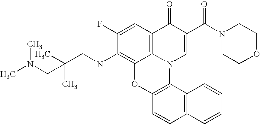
C1(F)=CC2=C3C(=C1NCC(CN(C)C)(C)C)OC1=C(N3C=C(C(N3CCOCC3)=O)C2=O)C2=C(C=C1)C=CC=C2
